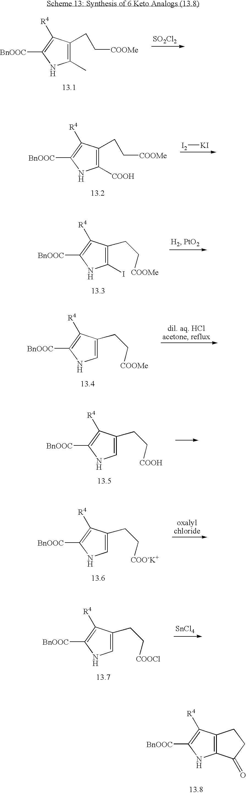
[I2][KI].C1([COOH])=C(CC[COOMe])C([R4])=C([BnOOC])N1.C1(I)=C(CC[COOMe])C([R4])=C([BnOOC])N1.C1=C(CC[COOMe])C([R4])=C([BnOOC])N1.C1=C(CC[COOH])C([R4])=C([BnOOC])N1.C1=C(CC[COO-K+])C([R4])=C([BnOOC])N1.C1=C(CC[COOCl])C([R4])=C([BnOOC])N1.[SnCl4].C12=C(C([R4])=C([BnOOC])N1)CCC2=O.[SO2Cl2].C1(C)=C(CC[COOMe])C([R4])=C([BnOOC])N1
